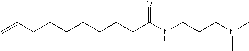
C=CCCCCCCCC(NCCCN(C)C)=O
